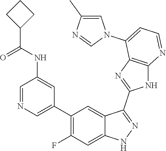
C1=NC=C(C2=C(F)C=C3C(=C2)C(C2=NC4=C(N2)N=CC=C4N2C=C(C)N=C2)=NN3)C=C1NC(=O)C1CCC1
